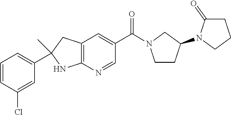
C12=C(N=CC(C(=O)N3CCC(N4CCCC4=O)C3)=C1)NC(C)(C1=CC=CC(Cl)=C1)C2
